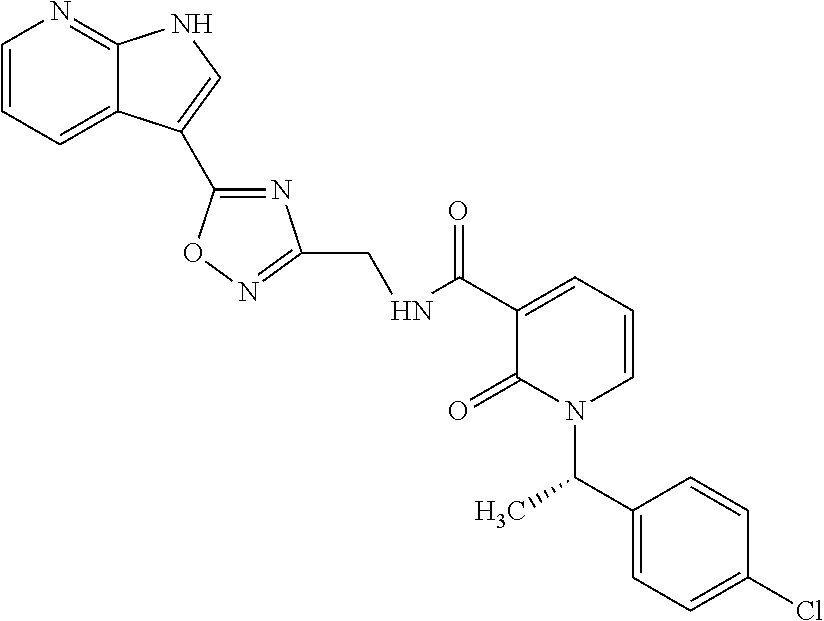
C1=CC=C2C(=N1)NC=C2C1=NC(CNC(C2=CC=CN(C(C3=CC=C(Cl)C=C3)C)C2=O)=O)=NO1
